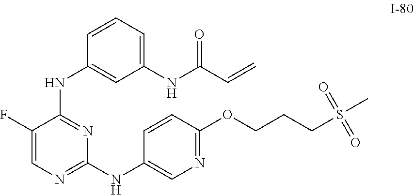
C1(F)=CN=C(NC2=CN=C(OCCCS(C)(=O)=O)C=C2)N=C1NC1=CC(NC(C=C)=O)=CC=C1
